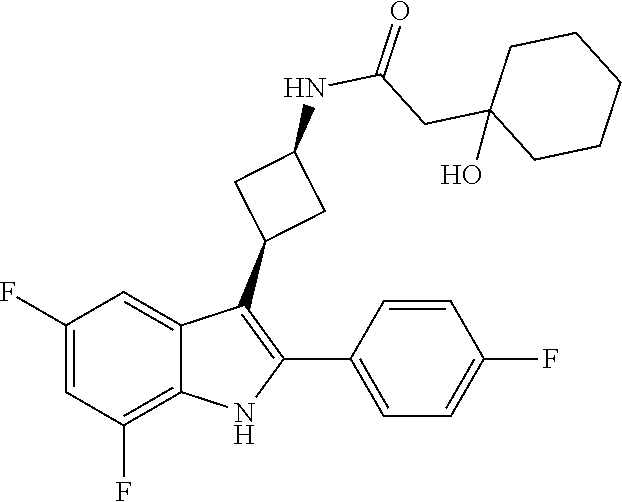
C1(CC(NC2CC(C3=C(C4=CC=C(F)C=C4)NC4=C(F)C=C(F)C=C43)C2)=O)(O)CCCCC1
